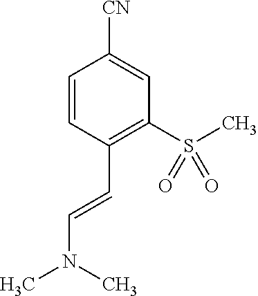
C1=CC(C=CN(C)C)=C(S(C)(=O)=O)C=C1[CN]
